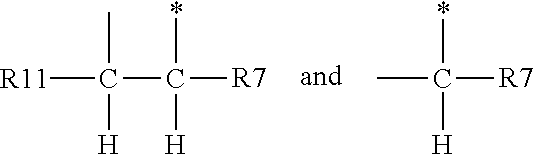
CC([R7])(*)[H].C(C([R7])(*)[H])([R11])(C)[H]
